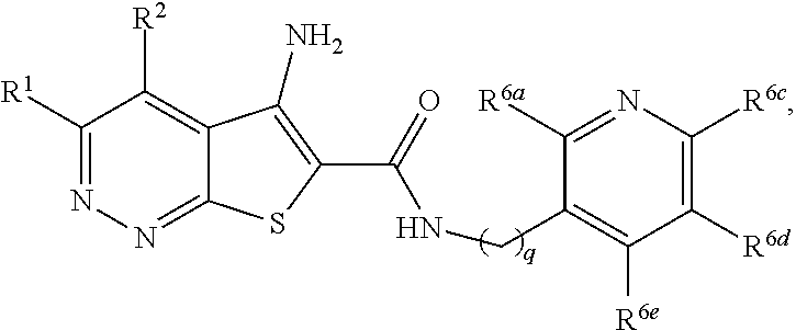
C1([R1])=NN=C2C(=C1[R2])C(N)=C(C(=O)NCC1=C([R6e])C([R6d])=C([R6c])N=C1[R6a])S2
